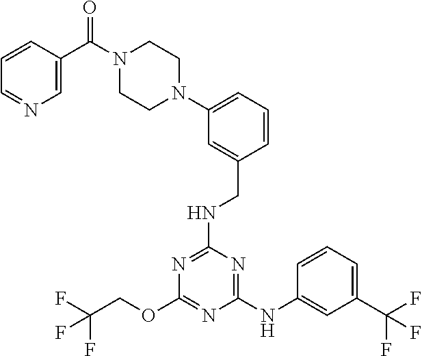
C1(NC2=CC(C(F)(F)F)=CC=C2)=NC(NCC2=CC(N3CCN(C(=O)C4=CN=CC=C4)CC3)=CC=C2)=NC(OCC(F)(F)F)=N1
